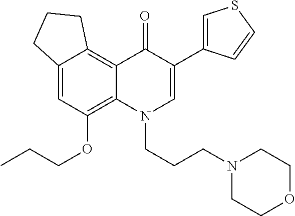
C12=CC(OCCC)=C3C(=C1CCC2)C(=O)C(C1=CSC=C1)=CN3CCCN1CCOCC1
